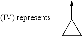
C1CC1->C
